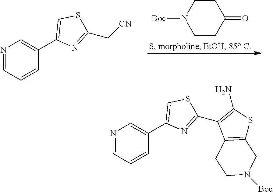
C1CN([Boc])CCC1=O.N1=CC=CC(C2=CSC(C[CN])=N2)=C1.N1=CC=CC(C2=CSC(C3=C(N)SC4=C3CCN([Boc])C4)=N2)=C1
